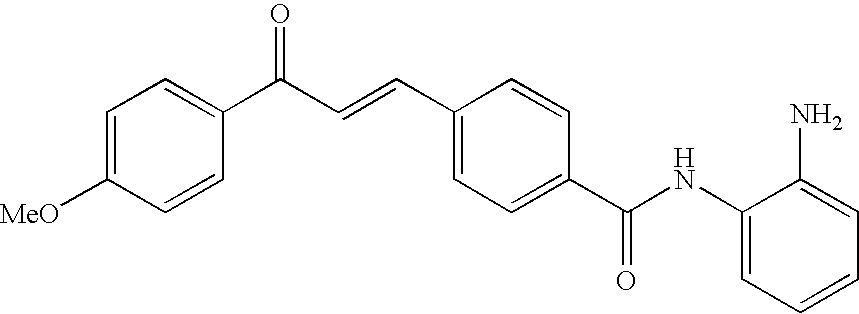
C(C=CC1=CC=C(C(NC2=CC=CC=C2N)=O)C=C1)(C1=CC=C([MeO])C=C1)=O
